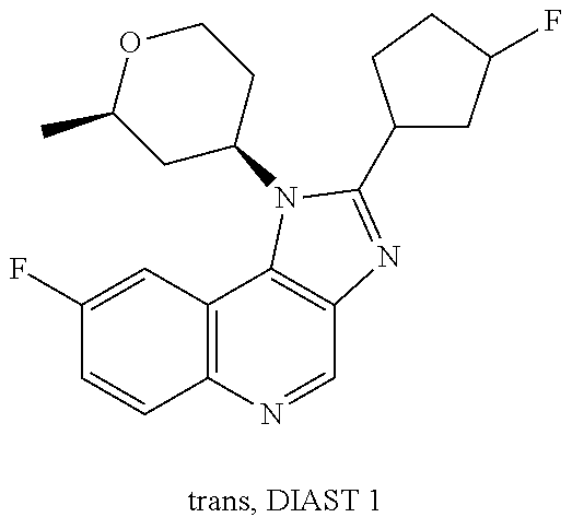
C1(F)=CC2=C(C=C1)N=CC1=C2N(C2CCOC(C)C2)C(C2CC(F)CC2)=N1
